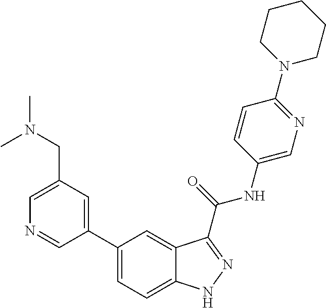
C1(CN(C)C)=CN=CC(C2=CC=C3C(=C2)C(C(NC2=CN=C(N4CCCCC4)C=C2)=O)=NN3)=C1
